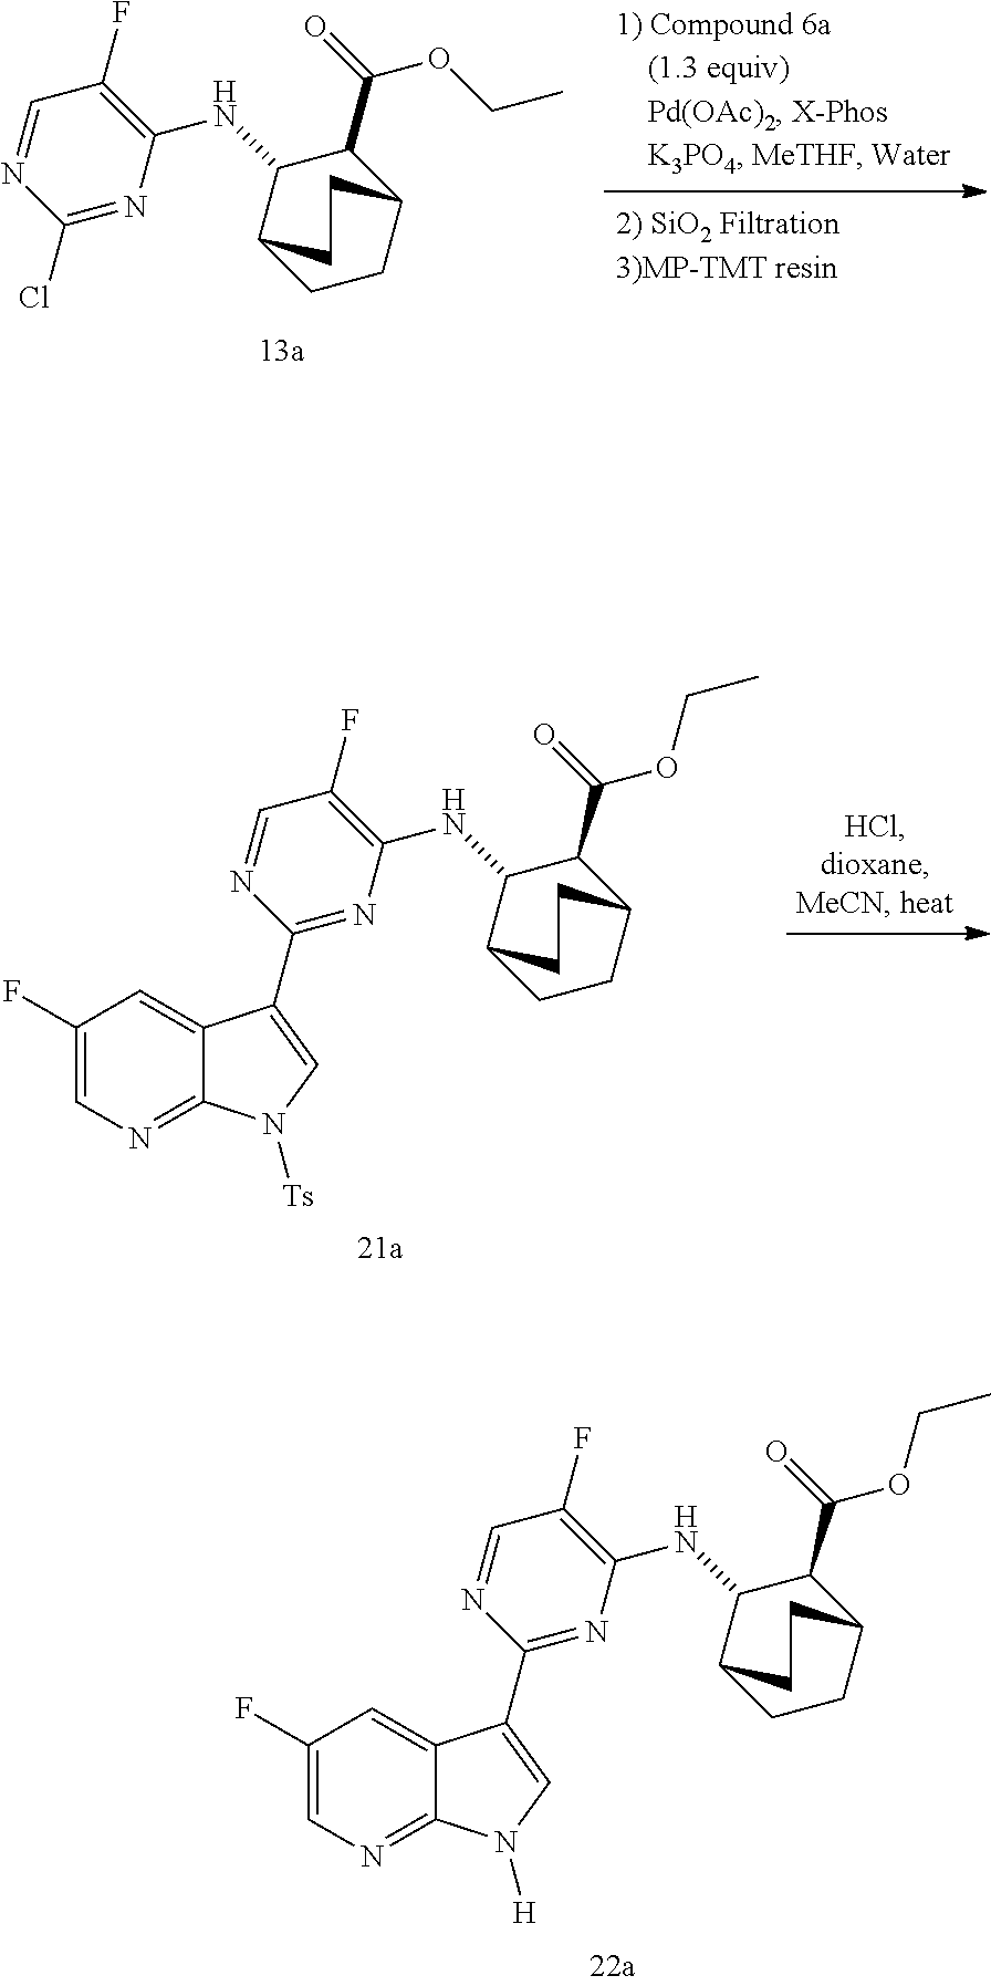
C1(F)=C(NC2C3CCC(C2C(=O)OCC)CC3)N=C(Cl)N=C1.C1(F)=C(NC2C3CCC(C2C(=O)OCC)CC3)N=C(C2=CN([Ts])C3=NC=C(F)C=C32)N=C1.C1(F)=C(NC2C3CCC(C2C(=O)OCC)CC3)N=C(C2=CN([H])C3=NC=C(F)C=C32)N=C1
